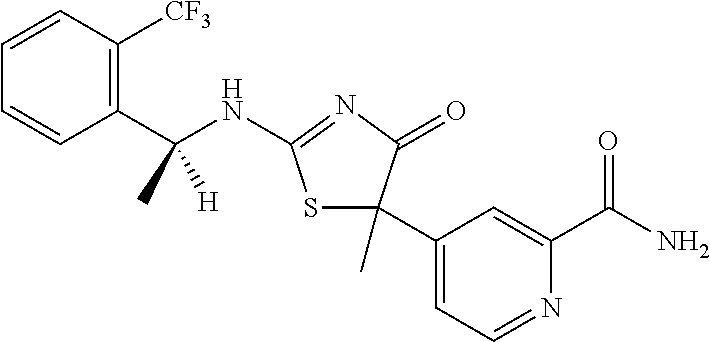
C1=CC(C(NC2=NC(=O)C(C3=CC=NC(C(N)=O)=C3)(C)S2)(C)[H])=C([CF3])C=C1
